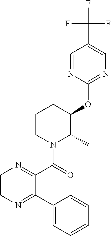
C1CN(C(=O)C2=NC=CN=C2C2=CC=CC=C2)C(C)C(OC2=NC=C(C(F)(F)F)C=N2)C1
